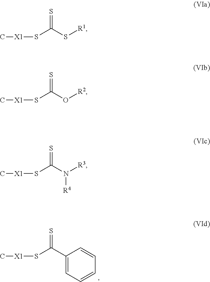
S=C(C1=CC=CC=C1)S[X1]C.S=C(S[R1])S[X1]C.S=C(O[R2])S[X1]C.S=C(N([R3])[R4])S[X1]C
